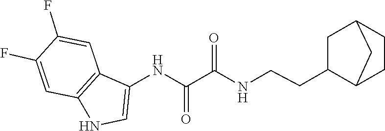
C12=C(C=C(F)C(F)=C1)C(NC(=O)C(=O)NCCC1CC3CCC1C3)=CN2
